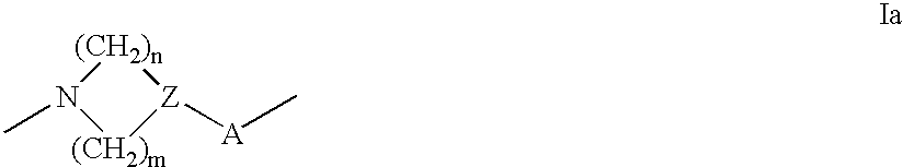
N1(C)[(CH2)m][Z]([A]C)[(CH2)n]1
